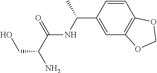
N(C(=O)C(N)CO)C(C1=CC2=C(C=C1)OCO2)C
